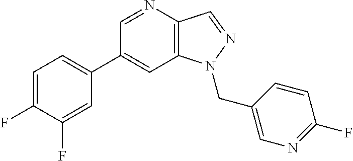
C1(C2=CC=C(F)C(F)=C2)=CC2=C(C=NN2CC2=CN=C(F)C=C2)N=C1
